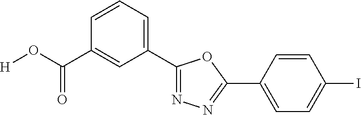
[H]OC(C1=CC(C2=NN=C(C3=CC=C(I)C=C3)O2)=CC=C1)=O
